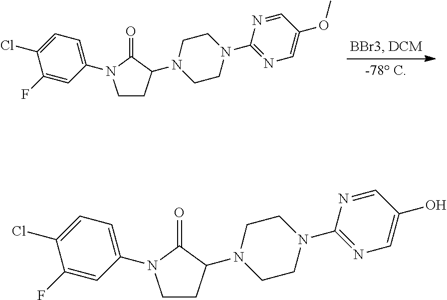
C1CC(N2CCN(C3=NC=C(OC)C=N3)CC2)C(=O)N1C1=CC=C(Cl)C(F)=C1.C1CC(N2CCN(C3=NC=C(O)C=N3)CC2)C(=O)N1C1=CC=C(Cl)C(F)=C1
